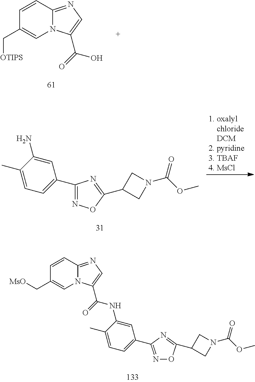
C1(C[OTIPS])=CN2C(=NC=C2C(=O)O)C=C1.C1(C2=CC=C(C)C(N)=C2)=NOC(C2CN(C(OC)=O)C2)=N1.N1=C(C2=CC=C(C)C(NC(=O)C3=CN=C4N3C=C(C[MsO])C=C4)=C2)N=C(C2CN(C(OC)=O)C2)O1
